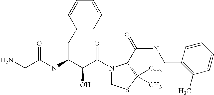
N(C(C(C(N1CSC(C)(C)C1C(NCC1=C(C)C=CC=C1)=O)=O)O)CC1=CC=CC=C1)C(=O)CN
